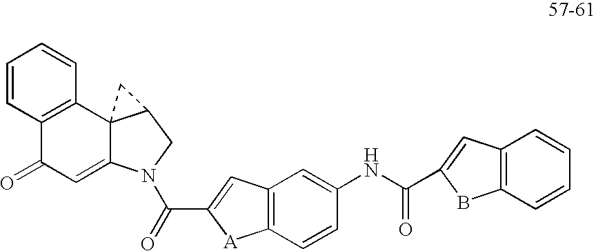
C1=CC2=C(C=C1)C13C(=CC2=O)N(C(=O)C2=CC4=C([A]2)C=CC(NC(=O)C2=CC5=C(B2)C=CC=C5)=C4)CC1C3
